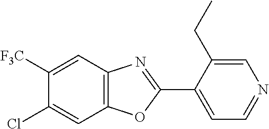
C1([F3C])=CC2=C(C=C1Cl)OC(C1=CC=NC=C1CC)=N2
